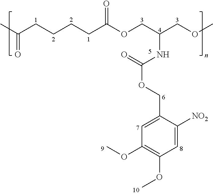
CC(CCCCC(OCC(COC)NC(OCC1=CC(OC)=C(OC)C=C1[NO2])=O)=O)=O
